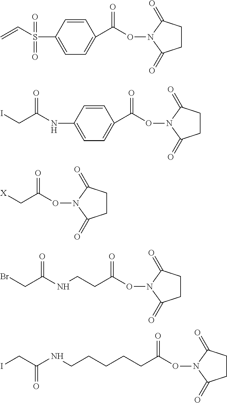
C1=CC(S(C=C)(=O)=O)=CC=C1C(ON1C(=O)CCC1=O)=O.C1=CC(NC(CI)=O)=CC=C1C(ON1C(=O)CCC1=O)=O.O(C(C[X])=O)N1C(=O)CCC1=O.BrCC(NCCC(ON1C(=O)CCC1=O)=O)=O.N(CCCCCC(ON1C(=O)CCC1=O)=O)C(CI)=O
